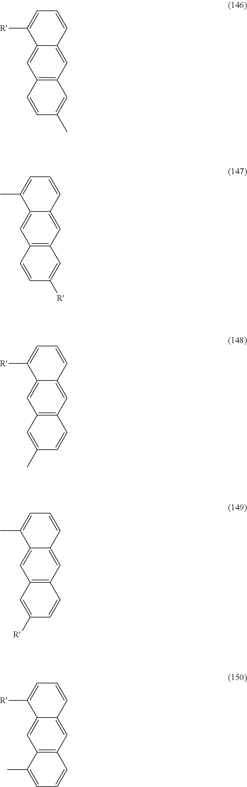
C12=C(C=C3C(=C1)C([R'])=CC=C3)C=C(C)C=C2.C12=C(C=C3C(=C1)C(C)=CC=C3)C=C([R'])C=C2.C12=C(C=C3C(=C1)C([R'])=CC=C3)C=CC(C)=C2.C12=C(C=C3C(=C1)C(C)=CC=C3)C=CC([R'])=C2.C12=C(C=C3C(=C1)C([R'])=CC=C3)C=CC=C2C
